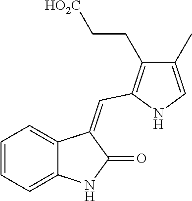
C1=CC=C2C(=C1)C(=CC1=C(CC[HO2C])C(C)=CN1)C(=O)N2
